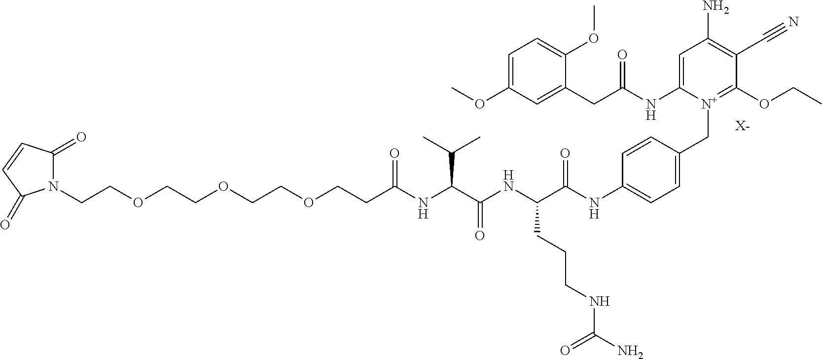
N1(CCOCCOCCOCCC(NC(C(NC(C(NC2=CC=C(C[N+]3=C(OCC)C(C#N)=C(N)C=C3NC(CC3=CC(OC)=CC=C3OC)=O)C=C2)=O)CCCNC(N)=O)=O)C(C)C)=O)C(=O)C=CC1=O.[X-]
